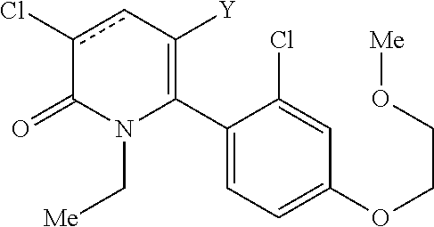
C1(C2=C([Y])cc(Cl)C(=O)N2C[Me])=CC=C(OCCO[Me])C=C1Cl
